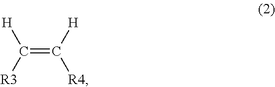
C(=C([H])[R4])([R3])[H]
